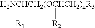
[H2NCHCH2(OCHCH2)nR3]([R1])[R2]
